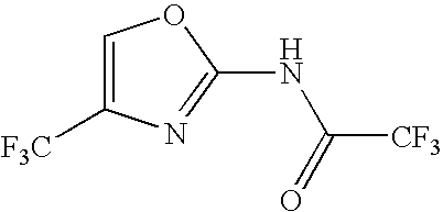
C1([F3C])=COC(NC([CF3])=O)=N1
